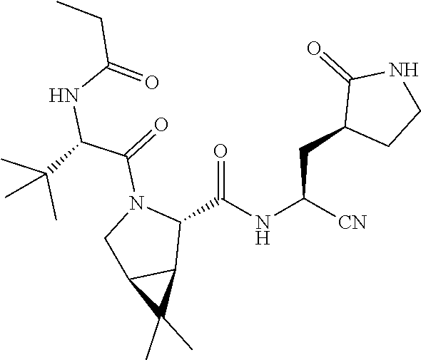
N(C(CC)=O)C(C(N1CC2C(C)(C)C2C1C(NC([CN])CC1C(=O)NCC1)=O)=O)C(C)(C)C
